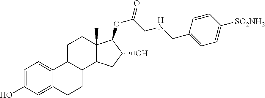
C1=C(O)C=C2C(=C1)C1C(CC2)C2C(C)(CC1)C(OC(=O)CNCC1=CC=C([SO2NH2])C=C1)C(O)C2
